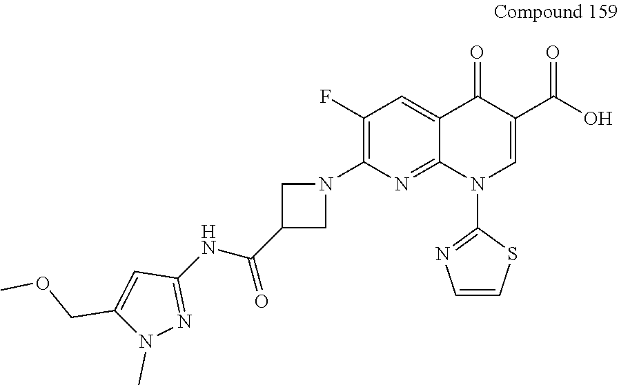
C1(F)=C(N2CC(C(NC3=NN(C)C(COC)=C3)=O)C2)N=C2C(=C1)C(=O)C(C(O)=O)=CN2C1=NC=CS1
